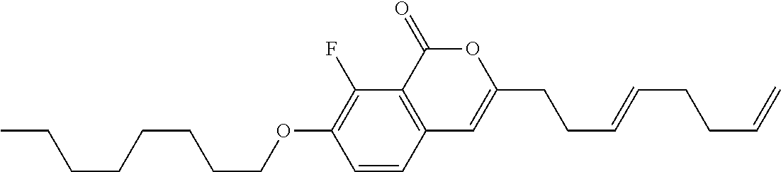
C1=CC2=C(C(F)=C1OCCCCCCCC)C(=O)OC(CCC=CCCC=C)=C2
